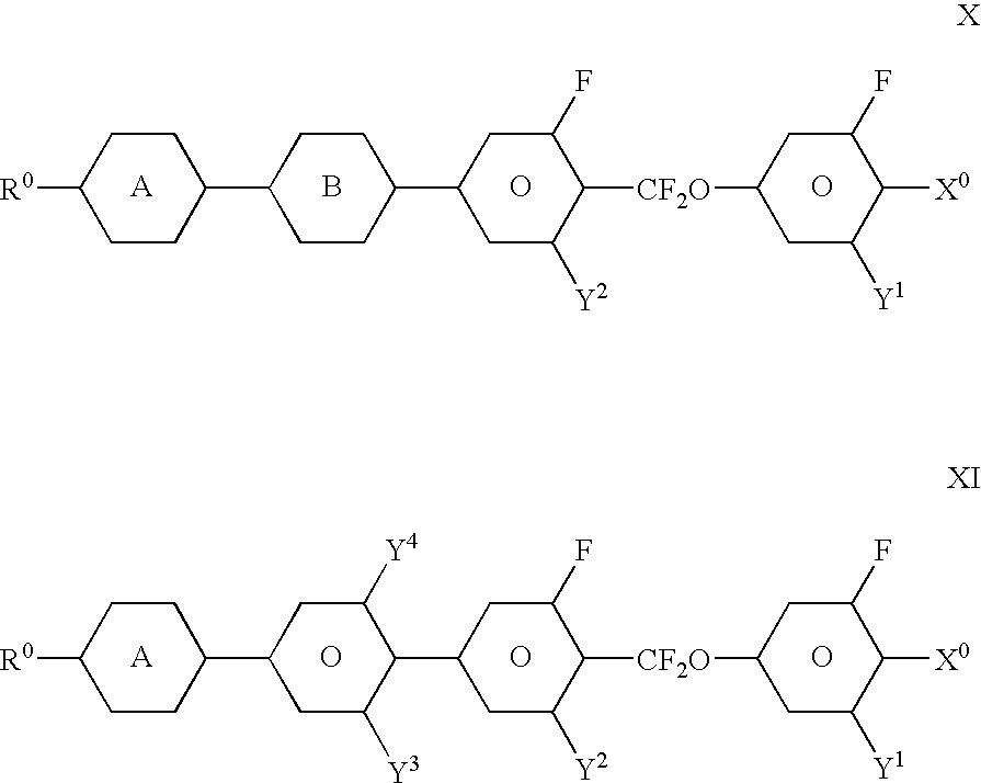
[A].B.O.C1CC(C2CCC(C3CC([Y2])C([CF2O]C4CC([Y1])C([X0])C(F)C4)C(F)C3)CC2)CCC1[R0].O.[A].O.O.O.C1CC(C2CC([Y3])C(C3CC([Y2])C([CF2O]C4CC([Y1])C([X0])C(F)C4)C(F)C3)C([Y4])C2)CCC1[R0]
